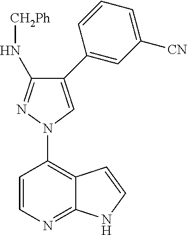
C12=C(N3C=C(C4=CC([CN])=CC=C4)C(N[CH2Ph])=N3)C=CN=C1NC=C2
